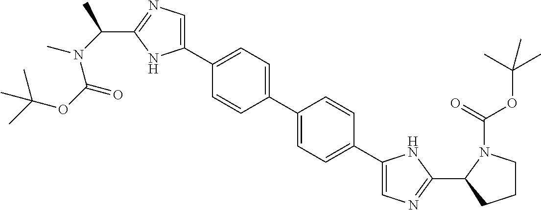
C1(C2=CC=C(C3=CC=C(C4=CN=C(C5CCCN5C(OC(C)(C)C)=O)N4)C=C3)C=C2)=CN=C(C(C)N(C(=O)OC(C)(C)C)C)N1
